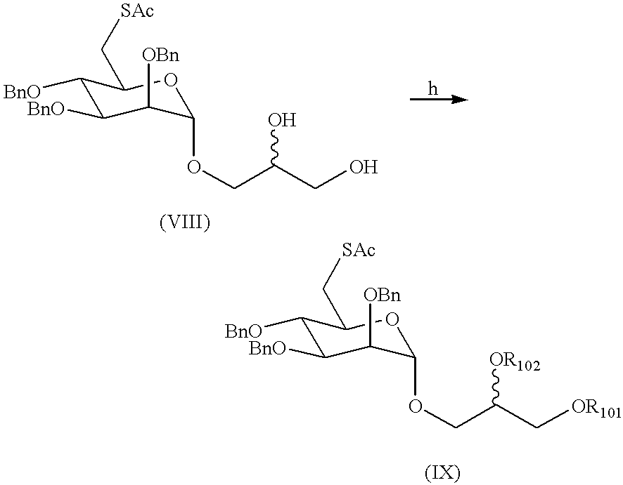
C1([OBn])C(OCC(CO)O)OC(C[SAc])C([BnO])C1[BnO].C1([OBn])C(OCC([OR102])C[OR101])OC(C[SAc])C([BnO])C1[BnO]
